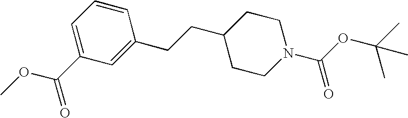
C1=C(C(OC)=O)C=C(CCC2CCN(C(OC(C)(C)C)=O)CC2)C=C1
